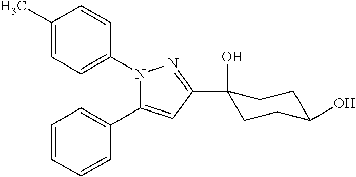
C1=CC=CC(C2=CC(C3(O)CCC(O)CC3)=NN2C2=CC=C(C)C=C2)=C1
